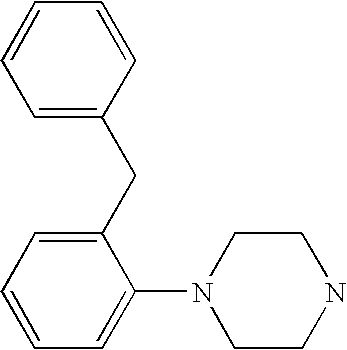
C1=C(CC2=CC=CC=C2N2CCNCC2)C=CC=C1
